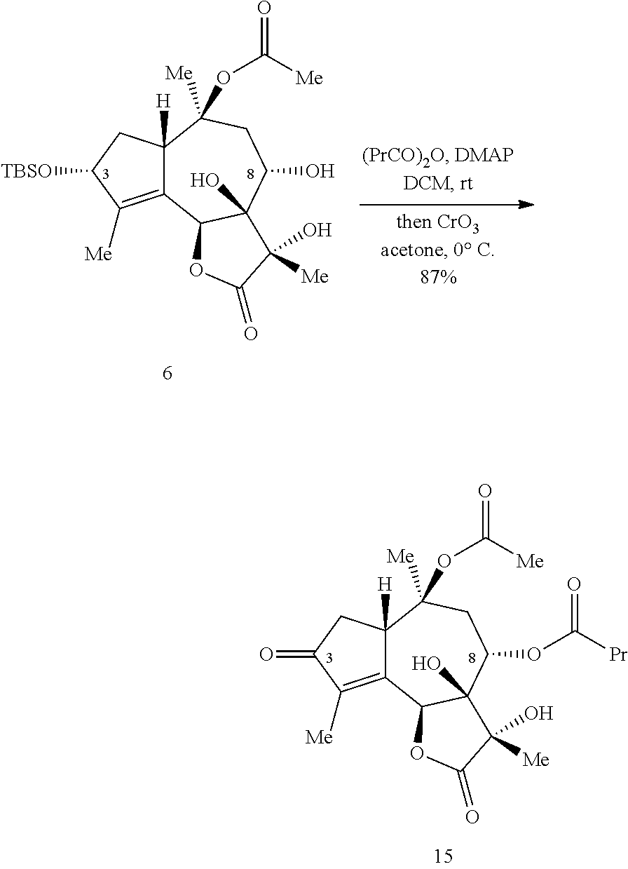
C12=C([Me])C([TBSO])CC1([H])C([Me])(OC(=O)[Me])CC(O)C1(O)C2OC(=O)C1([Me])O.C12=C([Me])C(=O)CC1([H])C([Me])(OC(=O)[Me])CC(OC([Pr])=O)C1(O)C2OC(=O)C1([Me])O
